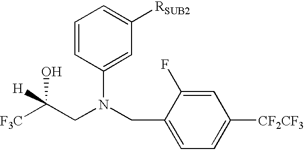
C1(CN(CC([F3C])(O)[H])C2=CC([RSUB2])=CC=C2)=CC=C([CF2CF3])C=C1F
